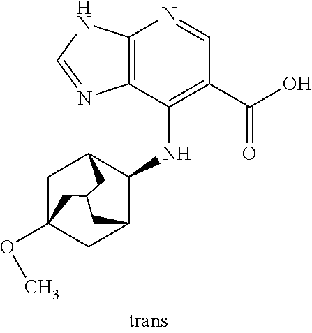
C12=C(C(NC3C4CC5(OC)CC3CC(C5)C4)=C(C(O)=O)C=N1)N=CN2
